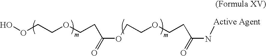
C(OCCOCCC(N[Active Agent])=O)(=O)CCOCCOO
